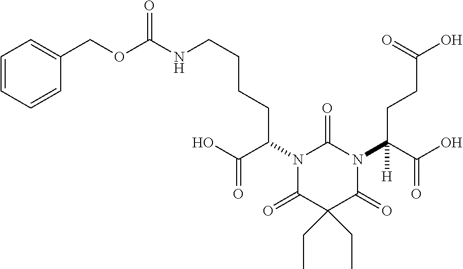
C1(COC(NCCCCC(N2C(=O)N(C(C(O)=O)(CCC(O)=O)[H])C(=O)C(CC)(CC)C2=O)C(O)=O)=O)=CC=CC=C1
